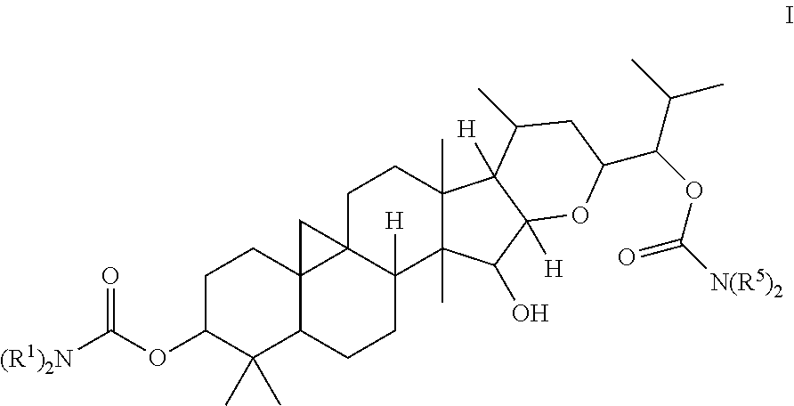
C1C(OC([(R1)2N])=O)C(C)(C)C2C3(C1)C1(C([H])(CC2)C2(C)C(C)(CC1)C1([H])C([H])(C2O)OC(C(OC([N(R5)2])=O)C(C)C)CC1C)C3
